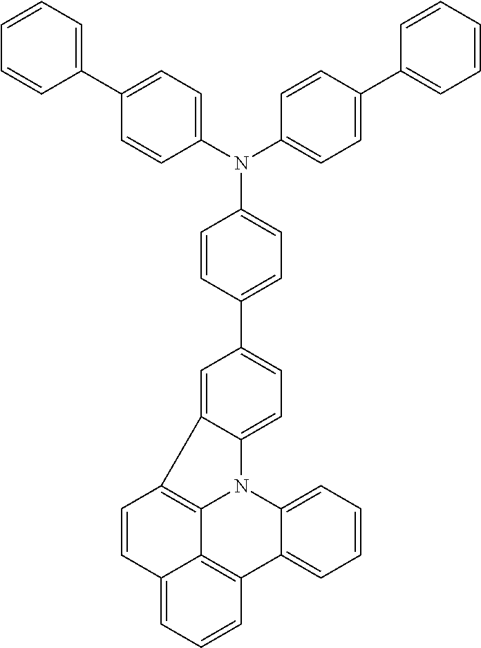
C1=CC(C2=CC=C3C(=C2)C2=C4N3C3=CC=CC=C3C3=C4C(=CC=C3)C=C2)=CC=C1N(C1=CC=C(C2=CC=CC=C2)C=C1)C1=CC=C(C2=CC=CC=C2)C=C1
